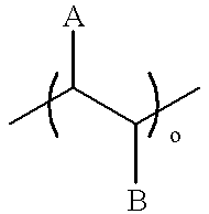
[A]C(C)C(C)B
